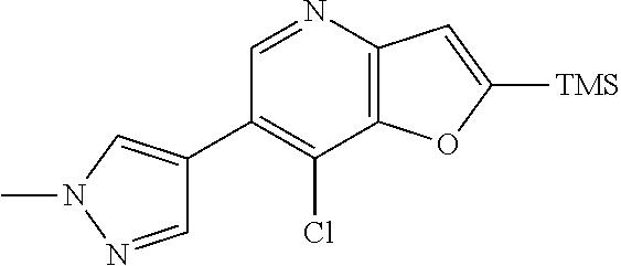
C12=C(N=CC(C3=CN(C)N=C3)=C1Cl)C=C([TMS])O2
